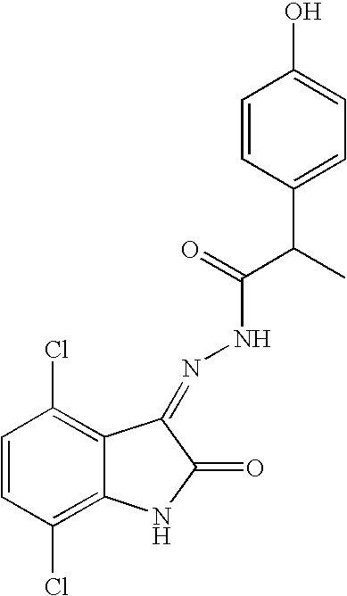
C1=CC(Cl)=C2C(=C1Cl)C(=NNC(C(C1=CC=C(O)C=C1)C)=O)C(=O)N2
